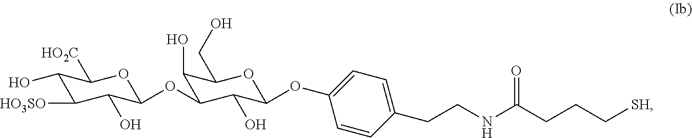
C1(O)C([HO3SO])C(O)C(OC2C(O)C(CO)OC(OC3=CC=C(CCNC(CCC[SH])=O)C=C3)C2O)OC1[HO2C]
